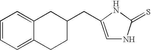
C1=CC=C2C(=C1)CC(CC1=CNC(=S)N1)CC2
